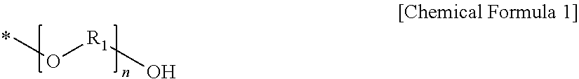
CO[R1]O
